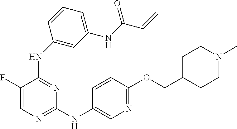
N(C1=NC(NC2=CN=C(OCC3CCN(C)CC3)C=C2)=NC=C1F)C1=CC(NC(C=C)=O)=CC=C1
